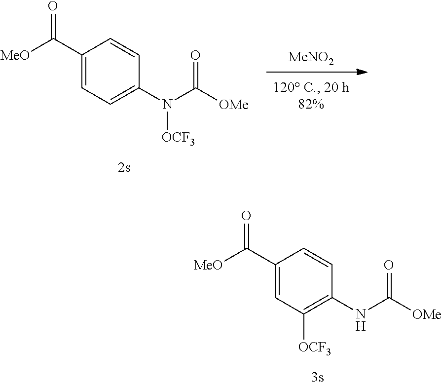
N(C([OMe])=O)C1=C([OCF3])C=C(C(=O)[MeO])C=C1.[MeNO2].N(C([OMe])=O)([OCF3])C1=CC=C(C(=O)[MeO])C=C1
